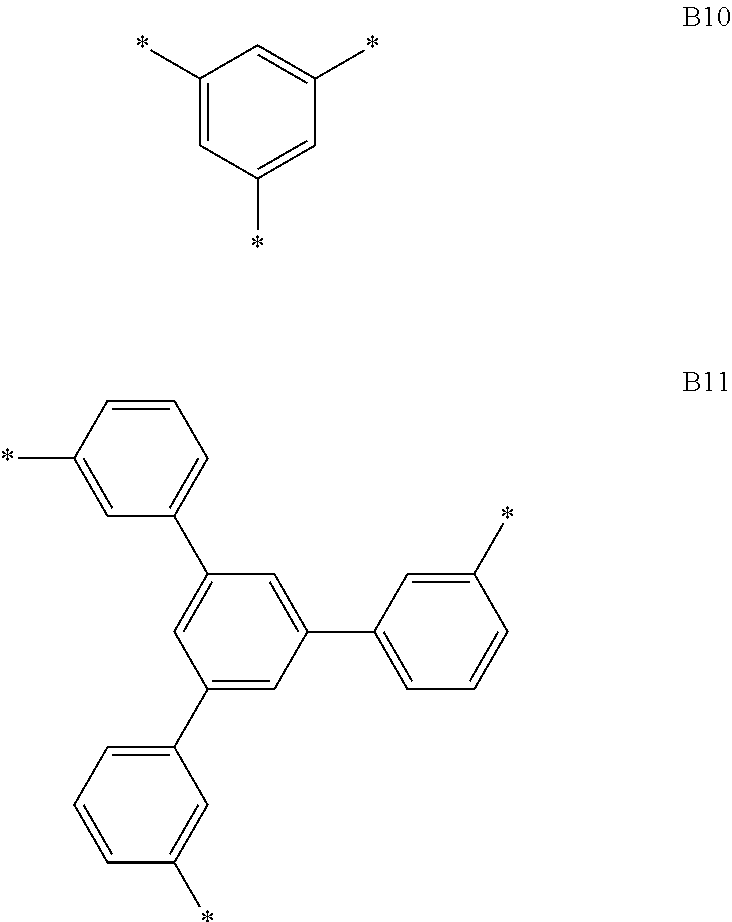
C1(*)=CC(*)=CC(*)=C1.C1(C2=CC=CC(*)=C2)=CC(C2=CC=CC(*)=C2)=CC(C2=CC=CC(*)=C2)=C1
